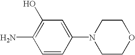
C1(O)=C(N)C=CC(N2CCOCC2)=C1
